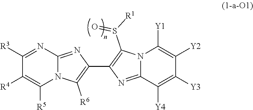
C12=NC(C3=C([R6])N4C(=N3)N=C([R3])C([R4])=C4[R5])=C(S([R1])=O)N1C([Y1])=C([Y2])C([Y3])=C2[Y4]
